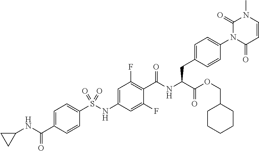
C1=CC(=O)N(C2=CC=C(CC(C(=O)OCC3CCCCC3)NC(=O)C3=C(F)C=C(NS(C4=CC=C(C(NC5CC5)=O)C=C4)(=O)=O)C=C3F)C=C2)C(=O)N1C
